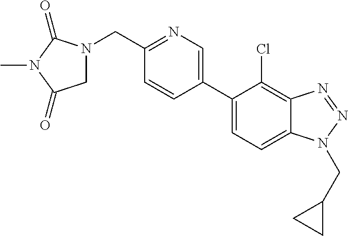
C1=C(C2=CN=C(CN3CC(=O)N(C)C3=O)C=C2)C(Cl)=C2C(=C1)N(CC1CC1)N=N2
